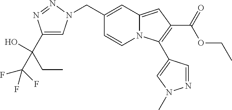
C1(CN2C=C(C(CC)(C(F)(F)F)O)N=N2)=CC2=CC(C(=O)OCC)=C(C3=CN(C)N=C3)N2C=C1
